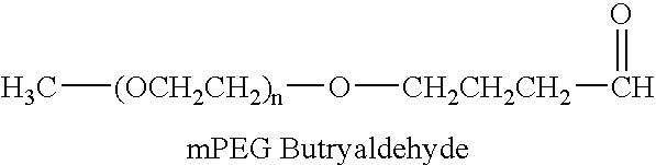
C[(OCH2CH2)n]O[CH2CH2CH2]C=O
